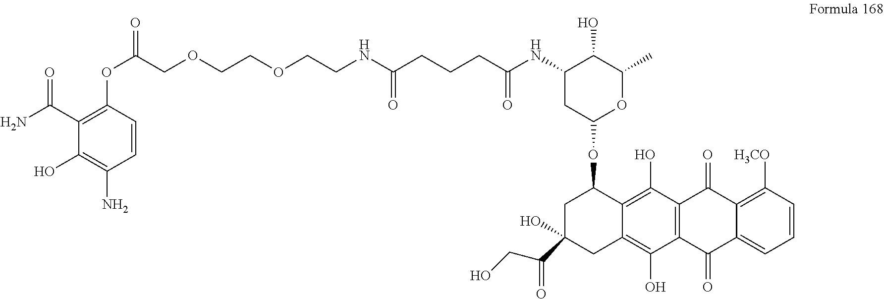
C1(C(N)=O)=C(OC(COCCOCCNC(CCCC(=O)NC2CC(OC3CC(C(CO)=O)(O)CC4=C(O)C5=C(C(O)=C34)C(=O)C3=C([H3CO])C=CC=C3C5=O)OC(C)C2O)=O)=O)C=CC(N)=C1O
